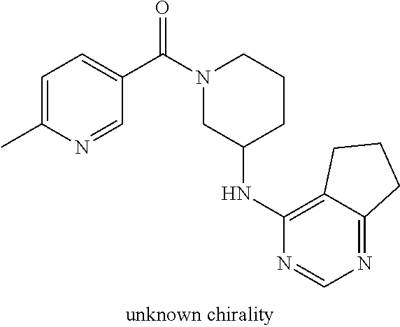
C1=C(C)N=CC(C(=O)N2CC(NC3=C4C(=NC=N3)CCC4)CCC2)=C1
